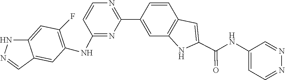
C1=CC2=C(C=C1C1=NC=CC(NC3=C(F)C=C4NN=CC4=C3)=N1)NC(C(NC1=CC=NN=C1)=O)=C2
